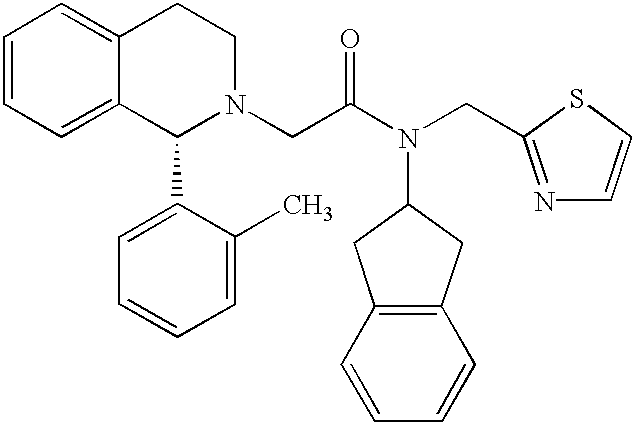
C1=CC=C2C(=C1)CCN(CC(N(CC1=NC=CS1)C1CC3=C(C1)C=CC=C3)=O)C2C1=CC=CC=C1C
